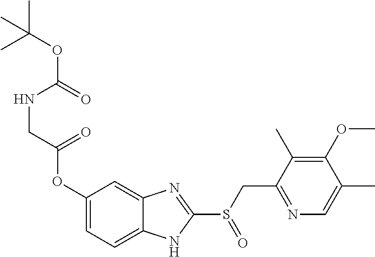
C1(OC(CNC(=O)OC(C)(C)C)=O)=CC=C2C(=C1)N=C(S(CC1=NC=C(C)C(OC)=C1C)=O)N2
